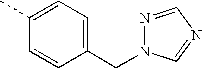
N1=CN=CN1CC1=CC=C(C)C=C1
